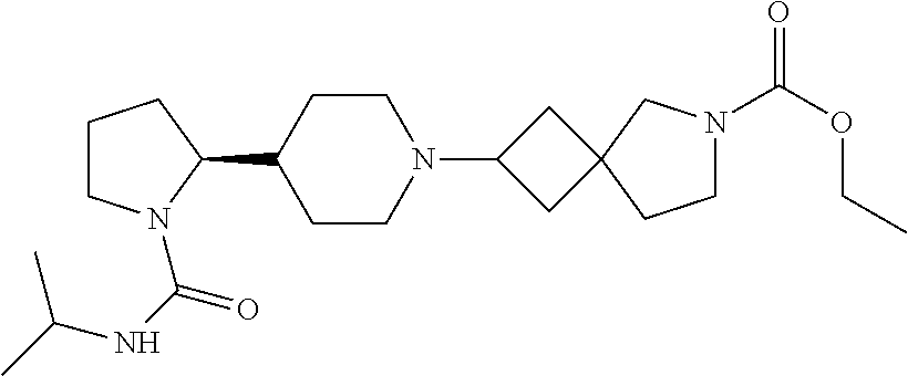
C1CN(C(NC(C)C)=O)C(C2CCN(C3CC4(C3)CCN(C(OCC)=O)C4)CC2)C1
